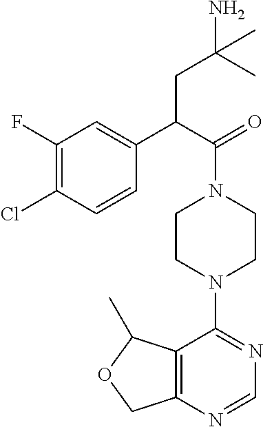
C1(F)=C(Cl)C=CC(C(C(=O)N2CCN(C3=NC=NC4=C3C(C)OC4)CC2)CC(N)(C)C)=C1
